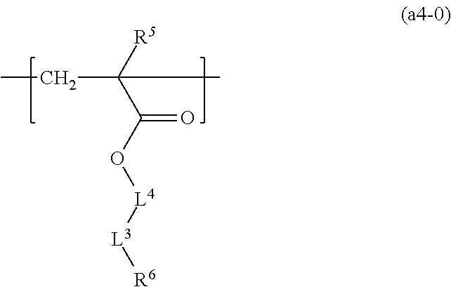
O(C(C([R5])(C)CC)=O)[L4][L3][R6]
